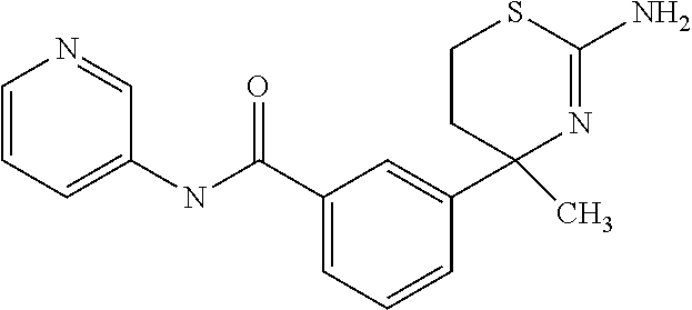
C1(C(=O)NC2=CC=CN=C2)=CC=CC(C2(C)N=C(N)SCC2)=C1
